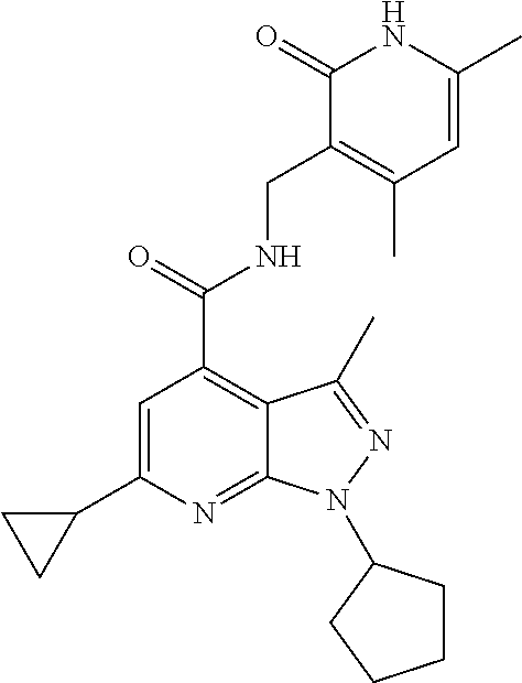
C1=C(C2CC2)N=C2C(=C1C(=O)NCC1=C(C)C=C(C)NC1=O)C(C)=NN2C1CCCC1
